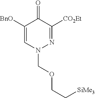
C1([BnO])=CN(COCC[SiMe3])N=C([CO2Et])C1=O
